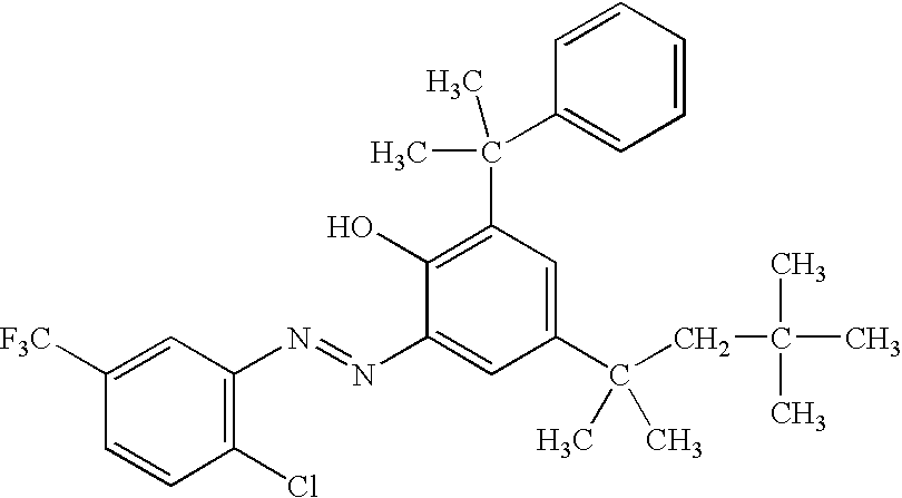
C1=CC(Cl)=C(N=NC2=CC(C(CC(C)(C)C)(C)C)=CC(C(C)(C)C3=CC=CC=C3)=C2O)C=C1[F3C]
